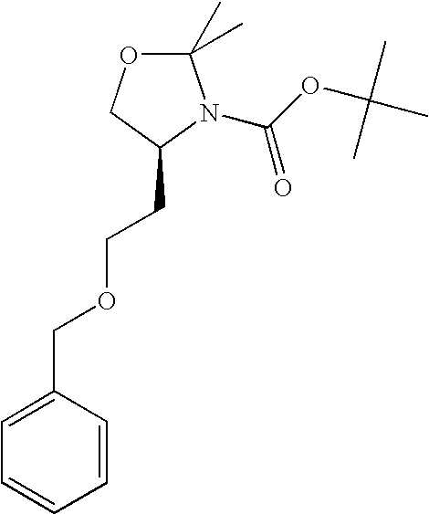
C1(C)(C)OCC(CCOCC2=CC=CC=C2)N1C(OC(C)(C)C)=O
